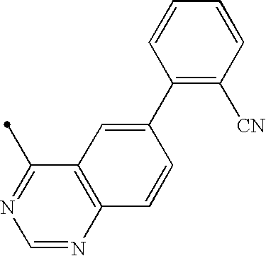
C12=C(N=CN=C1C)C=CC(C1=C([CN])C=CC=C1)=C2
